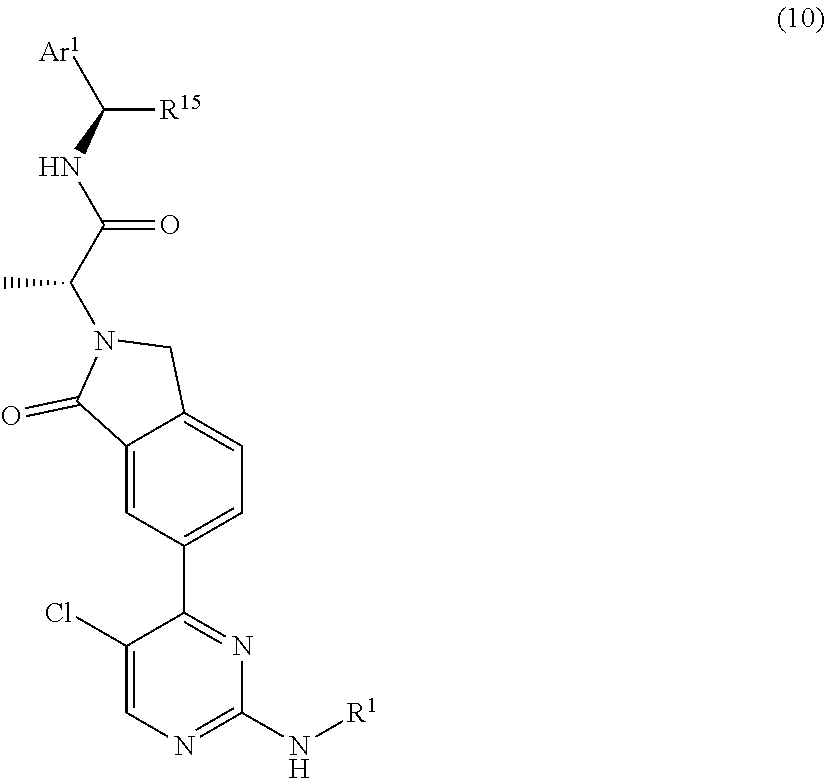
C12=CC(C3=NC(N[R1])=NC=C3Cl)=CC=C1CN(C(C(NC([Ar1])[R15])=O)C)C2=O
